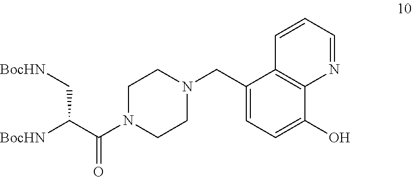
C1N(C(C([BocHN])C[BocHN])=O)CCN(CC2=CC=C(O)C3=C2C=CC=N3)C1
